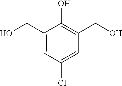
C1(CO)=CC(Cl)=CC(CO)=C1O
